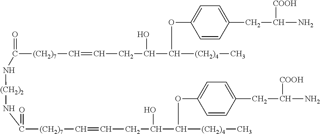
O=C([(CH2)7]C=CCC(O)C([(CH2)4]C)OC1=CC=C(CC([COOH])N)C=C1)N[(CH2)2]NC(=O)[(CH2)7]C=CCC(O)C([(CH2)4]C)OC1=CC=C(CC([COOH])N)C=C1
